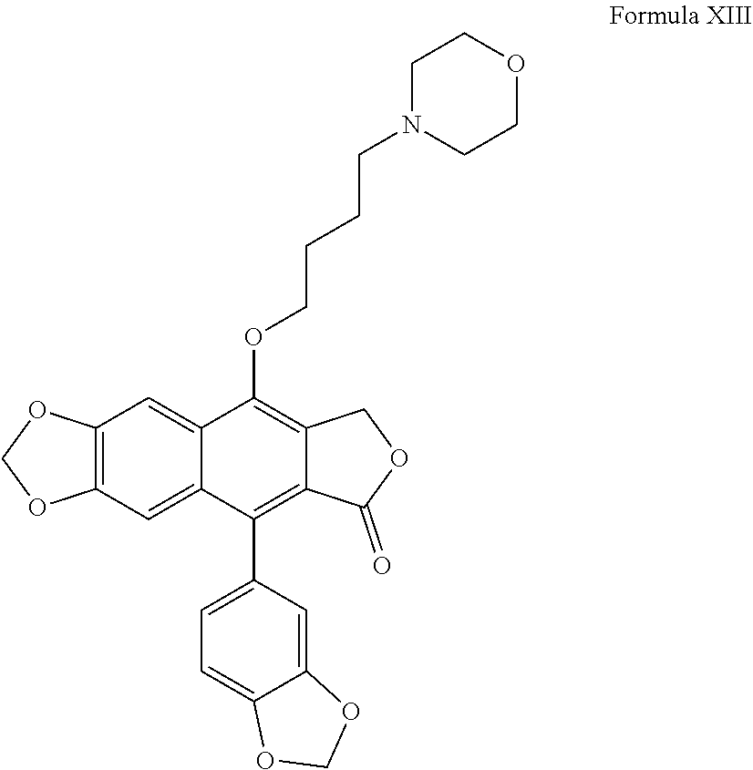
C12=C(C=C3C(=C1)C(OCCCCN1CCOCC1)=C1C(=C3C3=CC=C4C(=C3)OCO4)C(=O)OC1)OCO2
